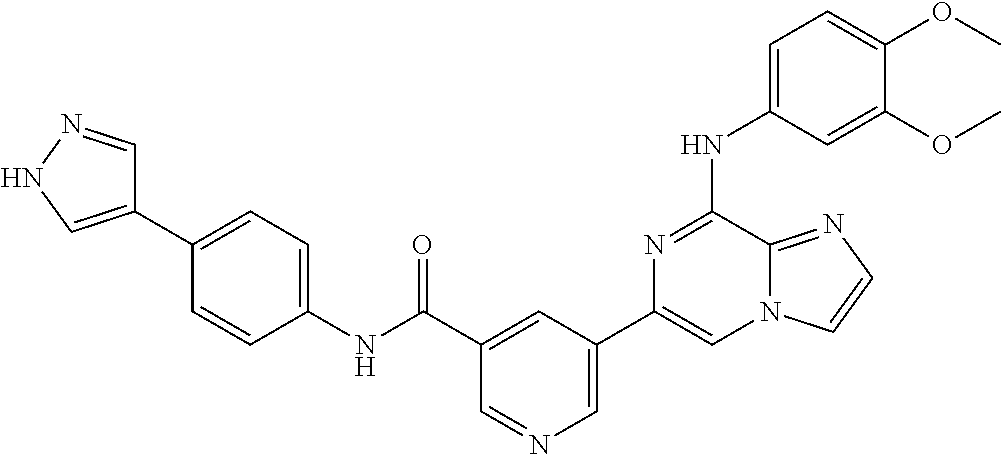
C1=C(NC2=NC(C3=CN=CC(C(=O)NC4=CC=C(C5=CNN=C5)C=C4)=C3)=CN3C2=NC=C3)C=C(OC)C(OC)=C1
